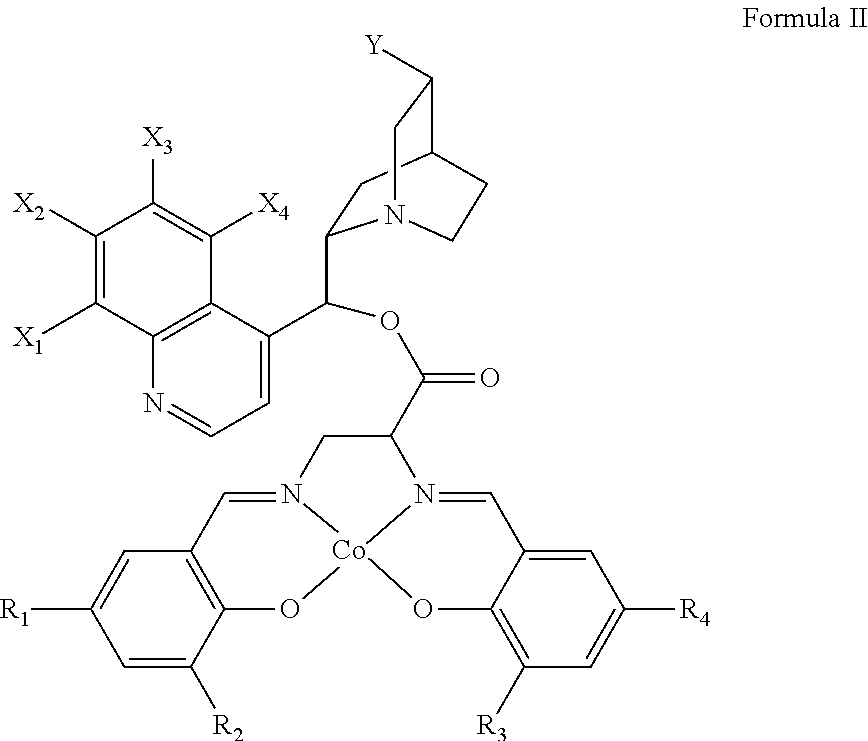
C1=C(C(OC(C2CN3=CC4=C(C([R2])=CC([R1])=C4)O[Co]34N2=CC2=CC([R4])=CC([R3])=C2O4)=O)C2CC3C([Y])CN2CC3)C2=C(N=C1)C([X1])=C([X2])C([X3])=C2[X4]
